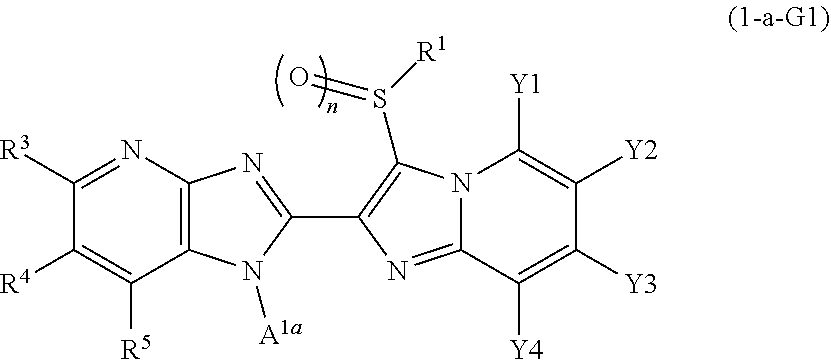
C12=C(N=C([R3])C([R4])=C1[R5])N=C(C1=C(S([R1])=O)N3C(=N1)C([Y4])=C([Y3])C([Y2])=C3[Y1])N2[A1a]
